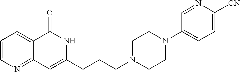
C1=CN=C2C(=C1)C(=O)NC(CCCN1CCN(C3=CC=C([CN])N=C3)CC1)=C2
